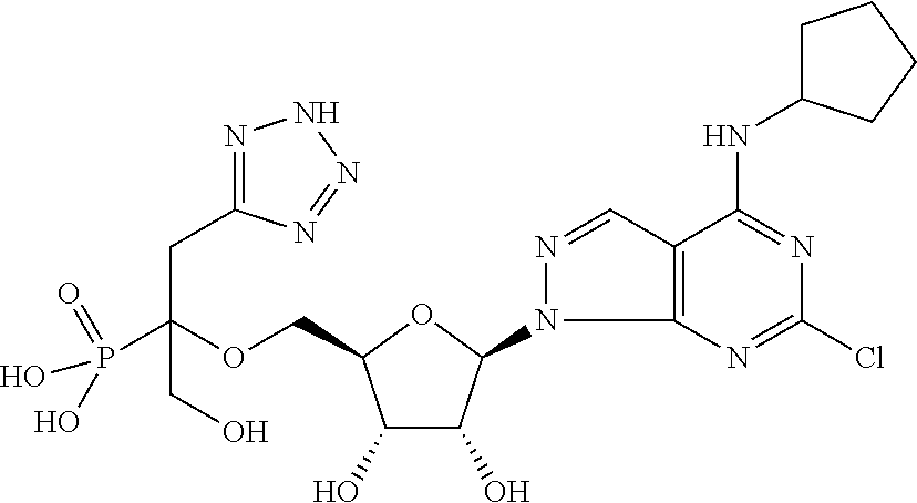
C(OCC1C(O)C(O)C(N2C3=C(C=N2)C(NC2CCCC2)=NC(Cl)=N3)O1)(P(O)(O)=O)(CC1=NNN=N1)CO
